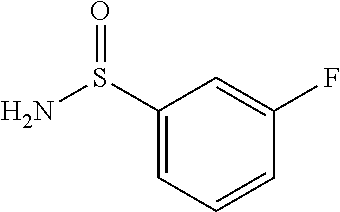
C1(S(N)=O)=CC=CC(F)=C1
